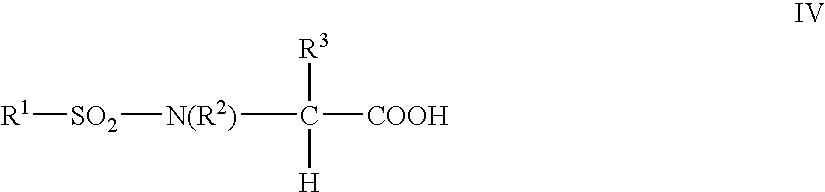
[N(R2)](C([COOH])([R3])[H])[SO2][R1]
